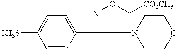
C1=CC(C(=NOC[CO2CH3])C(C)(N2CCOCC2)C)=CC=C1[CH3S]
